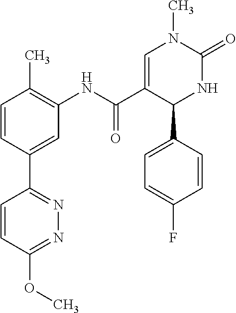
C1=CC(C)=C(NC(C2=CN(C)C(=O)NC2C2=CC=C(F)C=C2)=O)C=C1C1=NN=C(OC)C=C1
